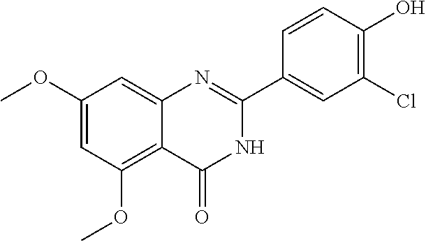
C1(OC)=CC(OC)=C2C(=C1)N=C(C1=CC(Cl)=C(O)C=C1)NC2=O
